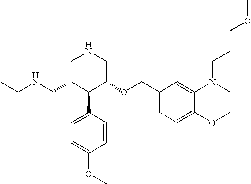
C(C1C(C2=CC=C(OC)C=C2)C(OCC2=CC=C3C(=C2)N(CCCOC)CCO3)CNC1)NC(C)C
